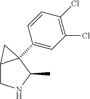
C1=CC(Cl)=C(Cl)C=C1C12C(CNC1C)C2
